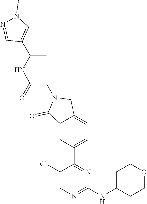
C1(Cl)=CN=C(NC2CCOCC2)N=C1C1=CC=C2C(=C1)C(=O)N(CC(NC(C1=CN(C)N=C1)C)=O)C2
